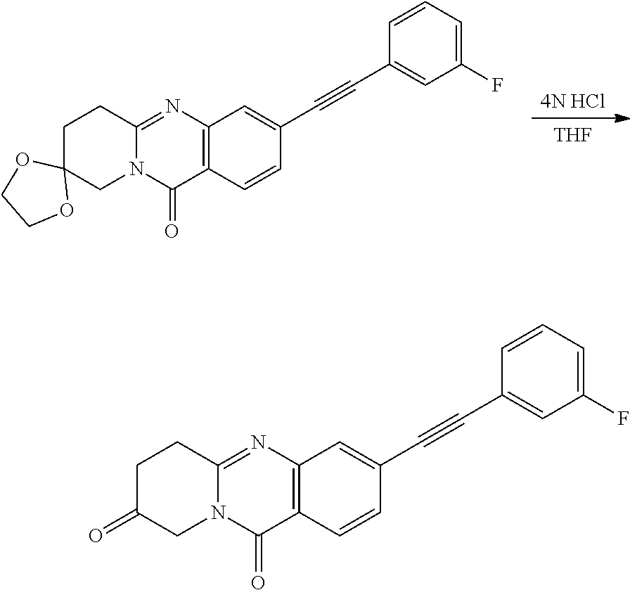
[THF].[4N HCl].C12=C(N=C3N(C1=O)CC1(CC3)OCCO1)C=C(C#CC1=CC(F)=CC=C1)C=C2.C12=C(N=C3N(C1=O)CC(=O)CC3)C=C(C#CC1=CC(F)=CC=C1)C=C2
